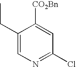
C1([CO2Bn])=CC(Cl)=NC=C1CC
